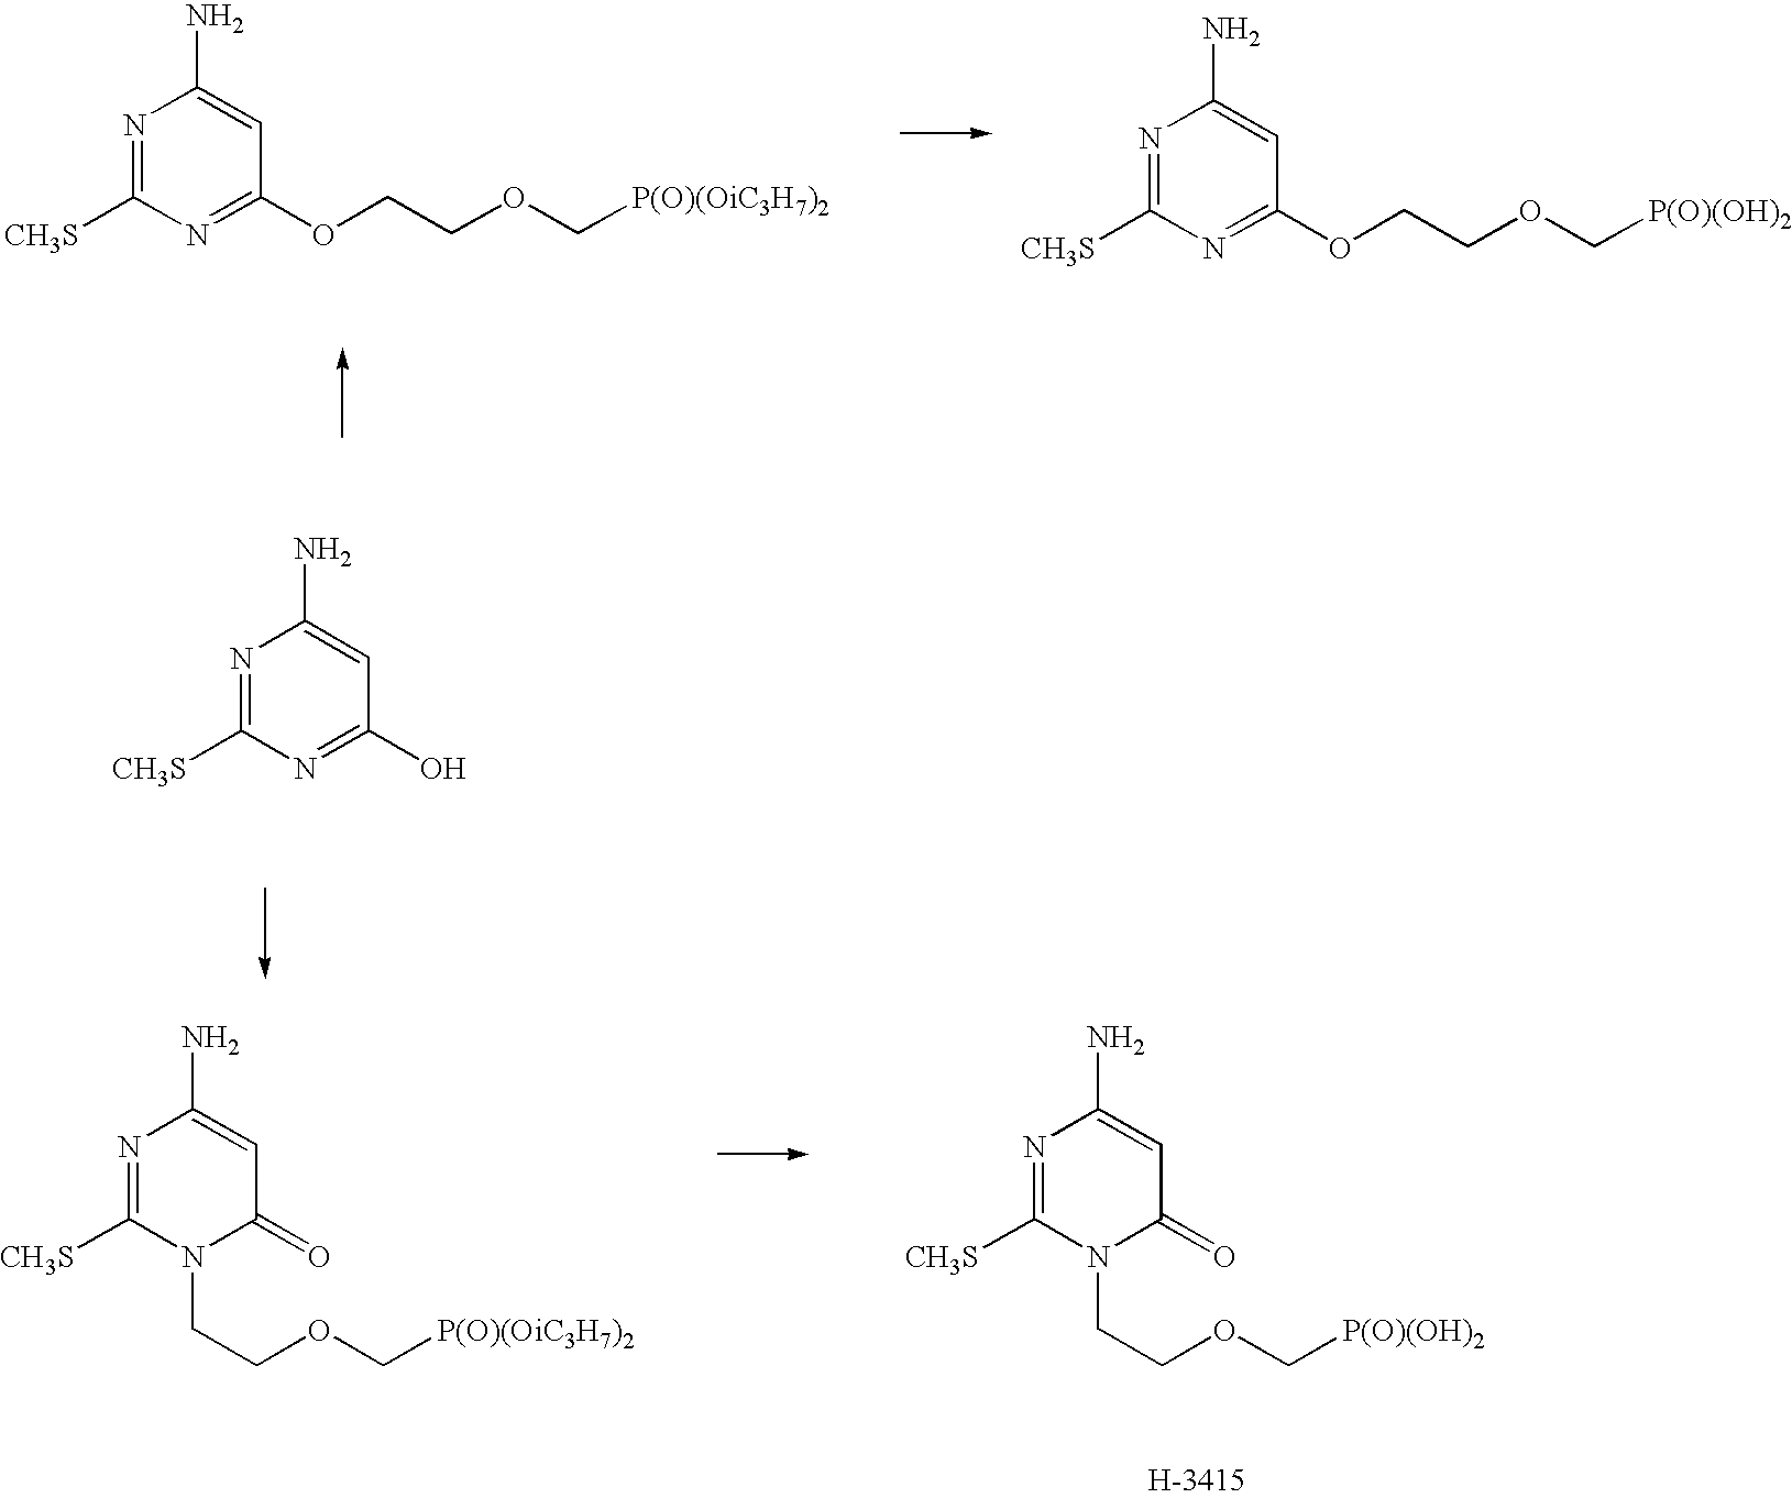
N1=C([CH3S])N=C(OCCOC[P(O)(OiC3H7)2])C=C1N.N1=C([CH3S])N=C(OCCOC[P(O)(OH)2])C=C1N.N1=C([CH3S])N=C(O)C=C1N.N1=C([CH3S])N(CCOC[P(O)(OiC3H7)2])C(=O)C=C1N.N1=C([CH3S])N(CCOC[P(O)(OH)2])C(=O)C=C1N
